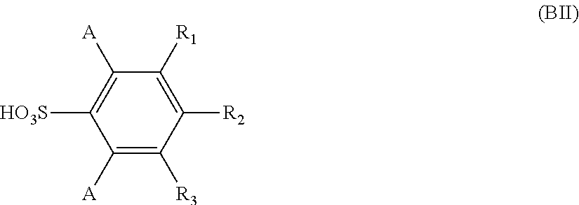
C1([A])=C([R3])C([R2])=C([R1])C([A])=C1[HO3S]
